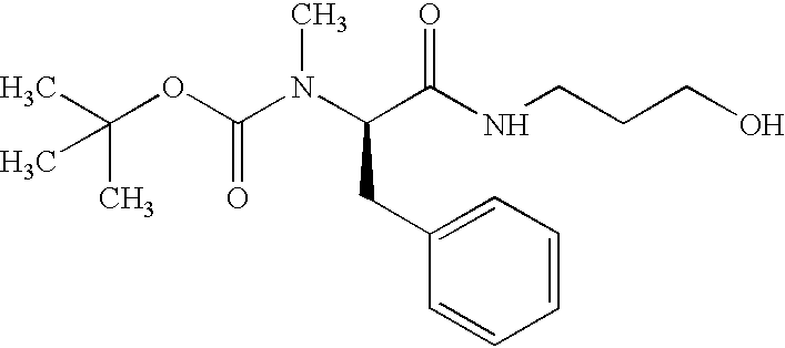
C(OC(N(C(C(NCCCO)=O)CC1=CC=CC=C1)C)=O)(C)(C)C
